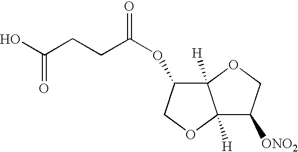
C12([H])C([ONO2])COC1([H])C(OC(=O)CCC(O)=O)CO2
